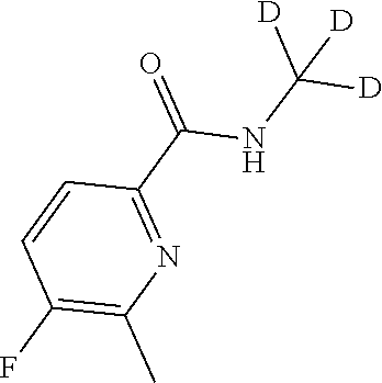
FC1=C(C)N=C(C(NC([D])([D])[D])=O)C=C1
